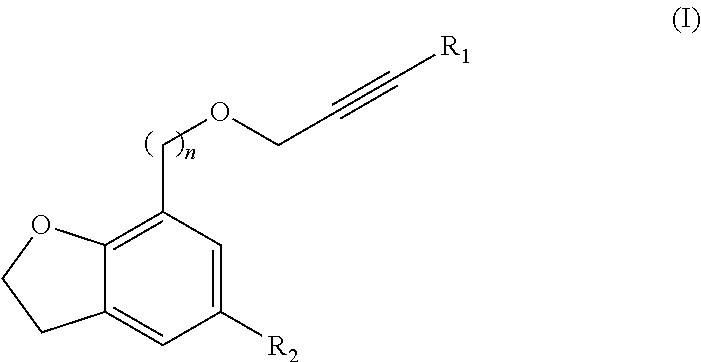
C12=C(COCC#C[R1])C=C([R2])C=C1CCO2
